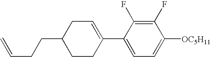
C1(F)=C(F)C(C2=CCC(CCC=C)CC2)=CC=C1[OC5H11]
